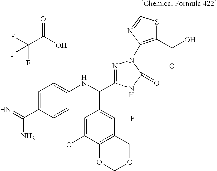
N=C(C1=CC=C(NC(C2=C(F)C3=C(C(OC)=C2)OCOC3)C2=NN(C3=C(C(O)=O)SC=N3)C(=O)N2)C=C1)N.FC(C(O)=O)(F)F
